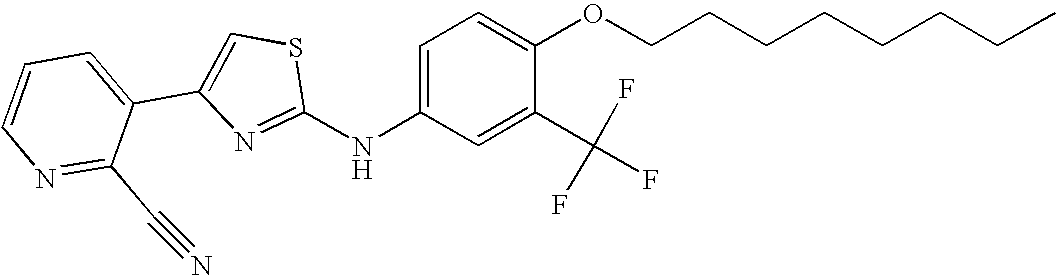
C1(NC2=CC=C(OCCCCCCCC)C(C(F)(F)F)=C2)=NC(C2=CC=CN=C2C#N)=CS1
